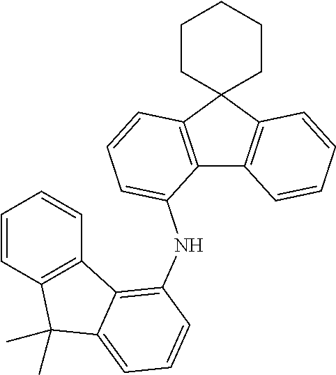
C12=C(C3(C4=C1C=CC=C4)CCCCC3)C=CC=C2NC1=C2C3=C(C=CC=C3)C(C)(C)C2=CC=C1
